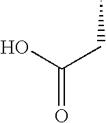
C(=O)(O)CC
